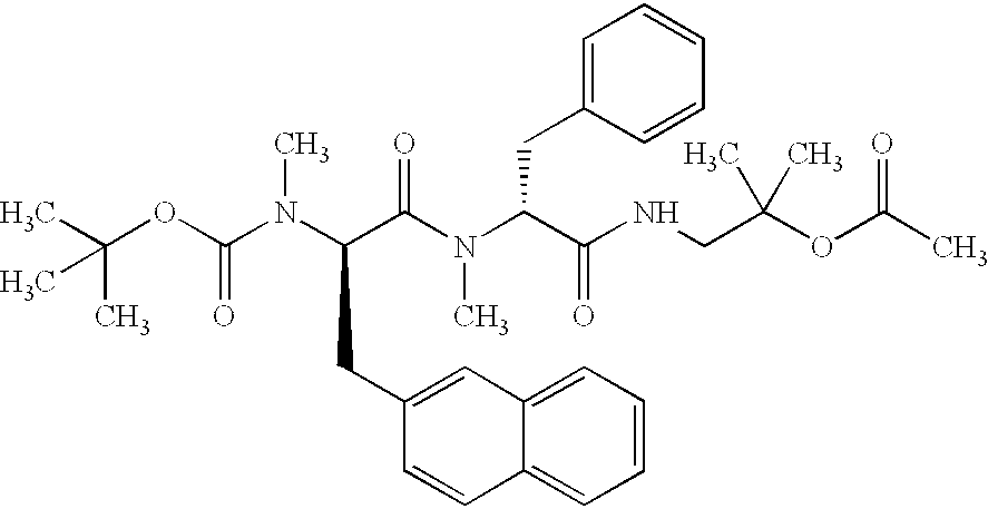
CC(OC(N(C(C(N(C(C(NCC(OC(C)=O)(C)C)=O)CC1=CC=CC=C1)C)=O)CC1=CC2=CC=CC=C2C=C1)C)=O)(C)C
